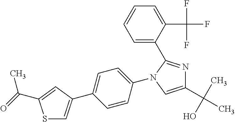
C1(C(C)(O)C)=CN(C2=CC=C(C3=CSC(C(=O)C)=C3)C=C2)C(C2=CC=CC=C2C(F)(F)F)=N1
